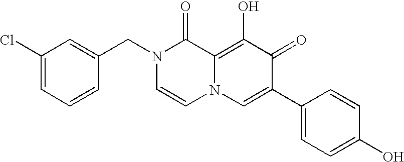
C1(Cl)=CC=CC(CN2C=CN3C(=C(O)C(=O)C(C4=CC=C(O)C=C4)=C3)C2=O)=C1
